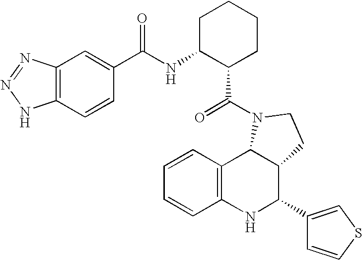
C12=C(NC(C3=CSC=C3)C3C1N(C(=O)C1CCCCC1NC(C1=CC4=C(C=C1)NN=N4)=O)CC3)C=CC=C2
